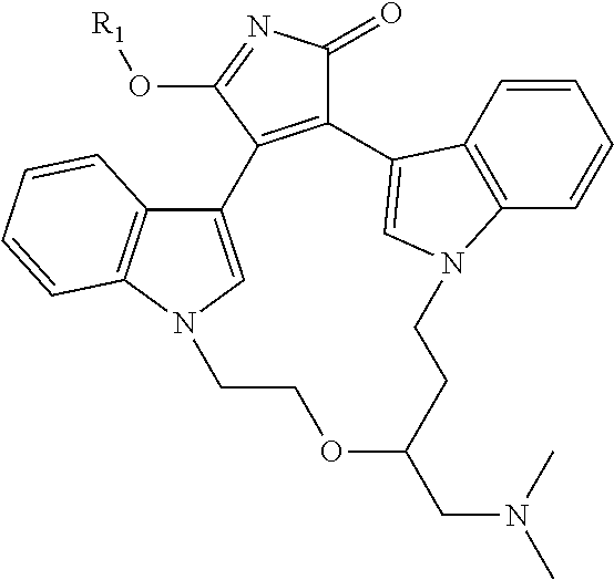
C12=C(C(O[R1])=NC1=O)C1=CN(C3=C1C=CC=C3)CCOC(CN(C)C)CCN1C3=C(C=CC=C3)C2=C1
